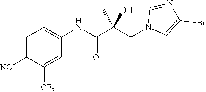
C1=C([NC])C([CF3])=CC(NC(C(CN2C=C(Br)N=C2)(C)O)=O)=C1
